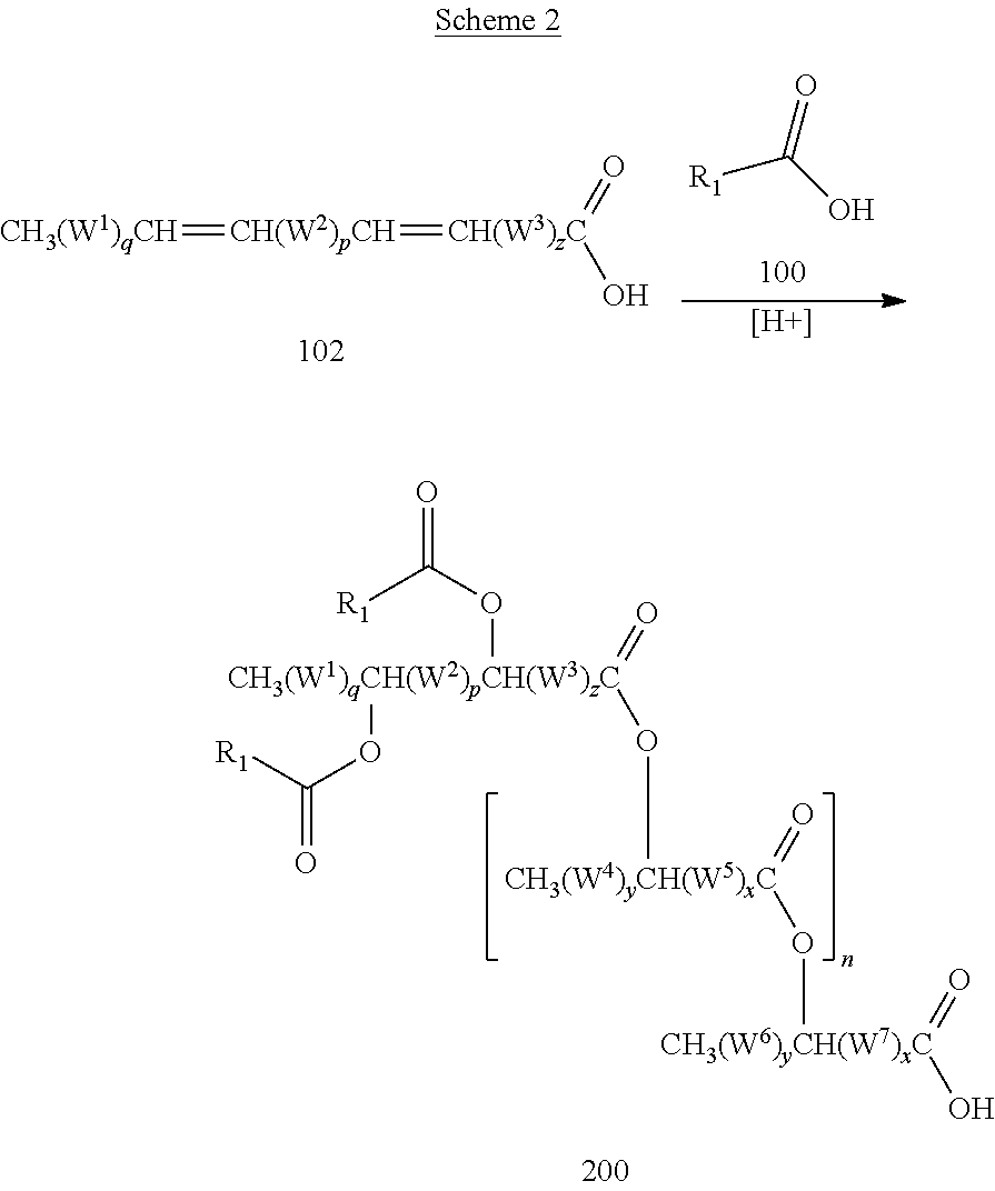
[CH3(W1)qCH]=[CH(W2)pCH]=[CH(W3)zC](=O)O.[H].[R1]C(O)=O.[CH3(W1)qCH(W2)pCH(W3)zC](=O)(OC([R1])=O)(OC([R1])=O)O[CH3(W4)yCH(W5)xC](=O)O[CH3(W6)yCH(W7)xC](O)=O
